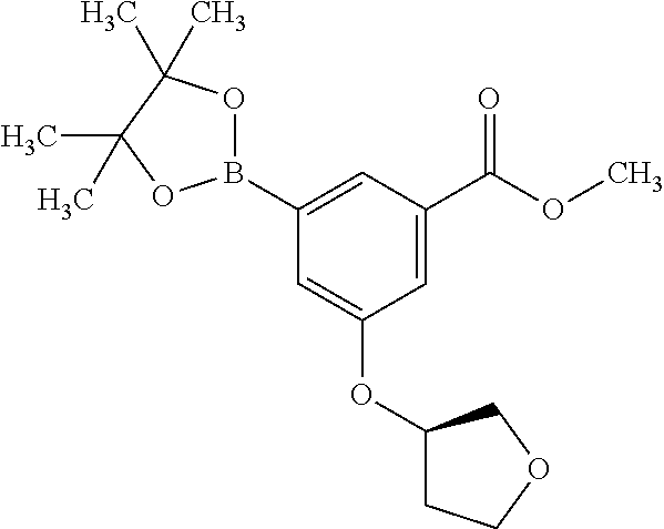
C1(OC2CCOC2)=CC(B2OC(C)(C)C(C)(C)O2)=CC(C(OC)=O)=C1
